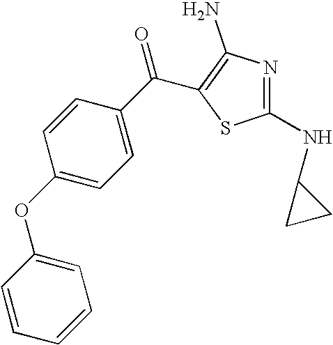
C1=CC=CC=C1OC1=CC=C(C(=O)C2=C(N)N=C(NC3CC3)S2)C=C1
